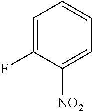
C1=C(F)C([NO2])=CC=C1
